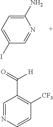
C1(N)=CC=C(I)C=N1.C1=NC=CC([CF3])=C1C(=O)[H]
